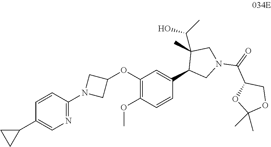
C1(C2CC2)=CN=C(N2CC(OC3=C(OC)C=CC(C4CN(C(C5OC(C)(C)OC5)=O)CC4(C(O)C)C)=C3)C2)C=C1
